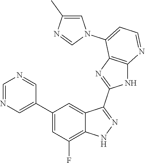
C1=NC=C(C2=CC(F)=C3C(=C2)C(C2=NC4=C(N2)N=CC=C4N2C=C(C)N=C2)=NN3)C=N1
